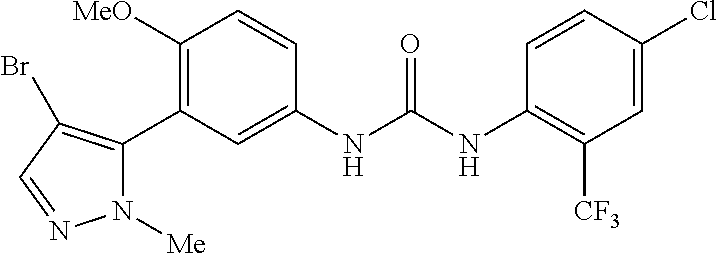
C1([MeO])=C(C2=C(Br)C=NN2[Me])C=C(NC(NC2=C([CF3])C=C(Cl)C=C2)=O)C=C1
